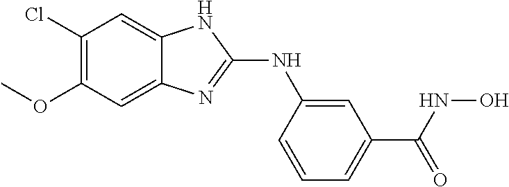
C1(Cl)=C(OC)C=C2C(=C1)NC(NC1=CC(C(NO)=O)=CC=C1)=N2
